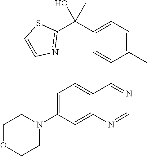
C12=CC(N3CCOCC3)=CC=C1C(C1=CC(C(C3=NC=CS3)(O)C)=CC=C1C)=NC=N2
